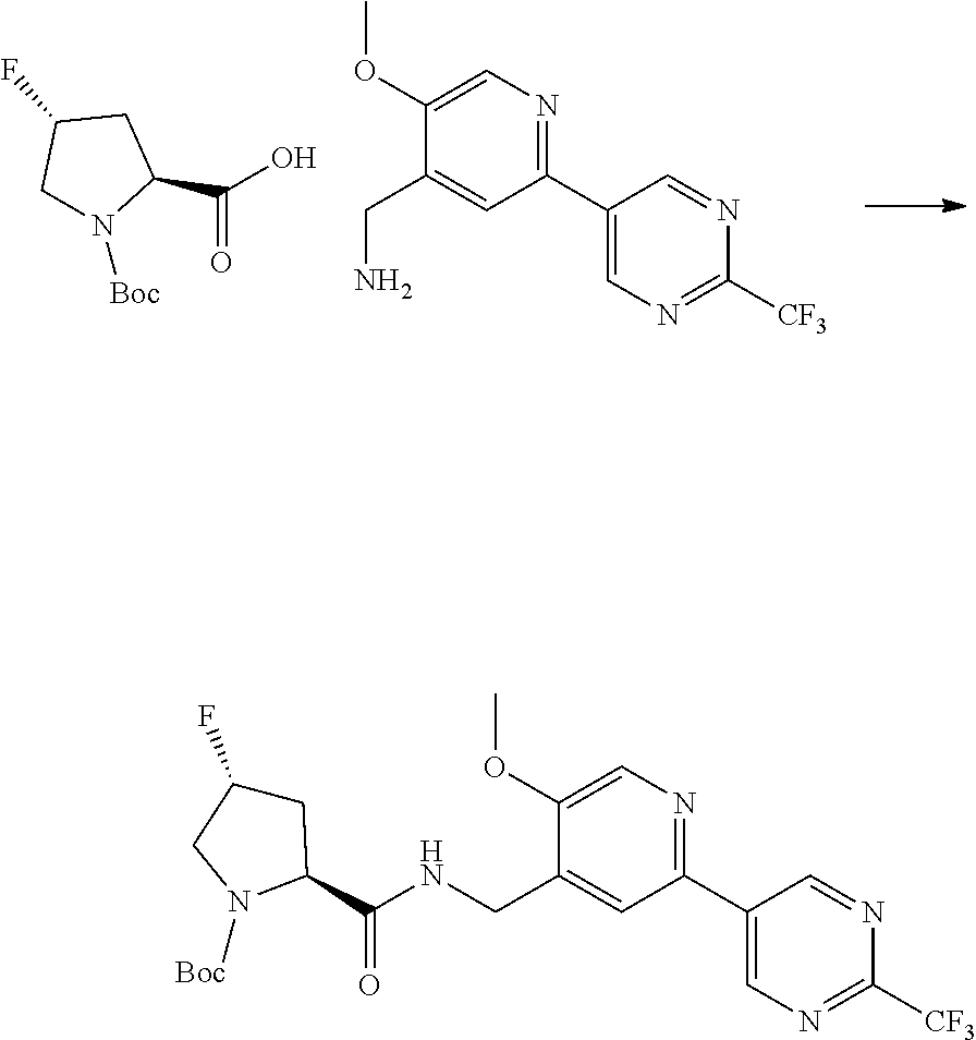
C1(C2=NC=C(OC)C(CN)=C2)=CN=C([CF3])N=C1.C1N([Boc])C(C(=O)O)CC1F.C1C(F)CN([Boc])C1C(NCC1=CC(C2=CN=C([CF3])N=C2)=NC=C1OC)=O
